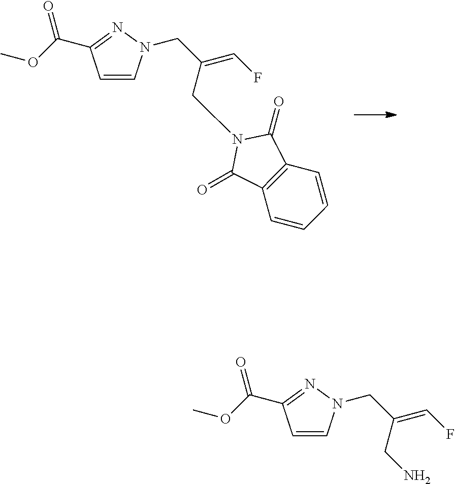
C1=CN(CC(=CF)CN2C(=O)C3=C(C2=O)C=CC=C3)N=C1C(OC)=O.C1=CN(CC(=CF)CN)N=C1C(OC)=O
